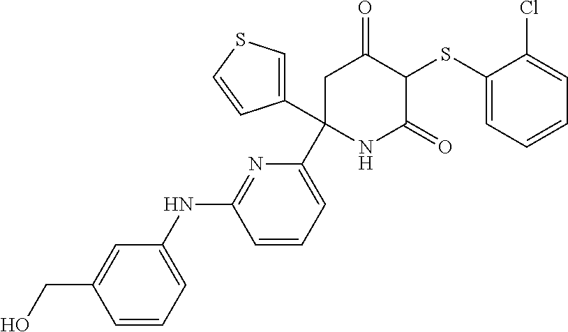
C1(SC2C(=O)CC(C3=CC=CC(NC4=CC=CC(CO)=C4)=N3)(C3=CSC=C3)NC2=O)=CC=CC=C1Cl
